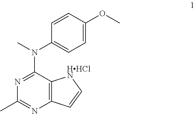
C12=C(C(N(C)C3=CC=C(OC)C=C3)=NC(C)=N1)[HHClN]C=C2
